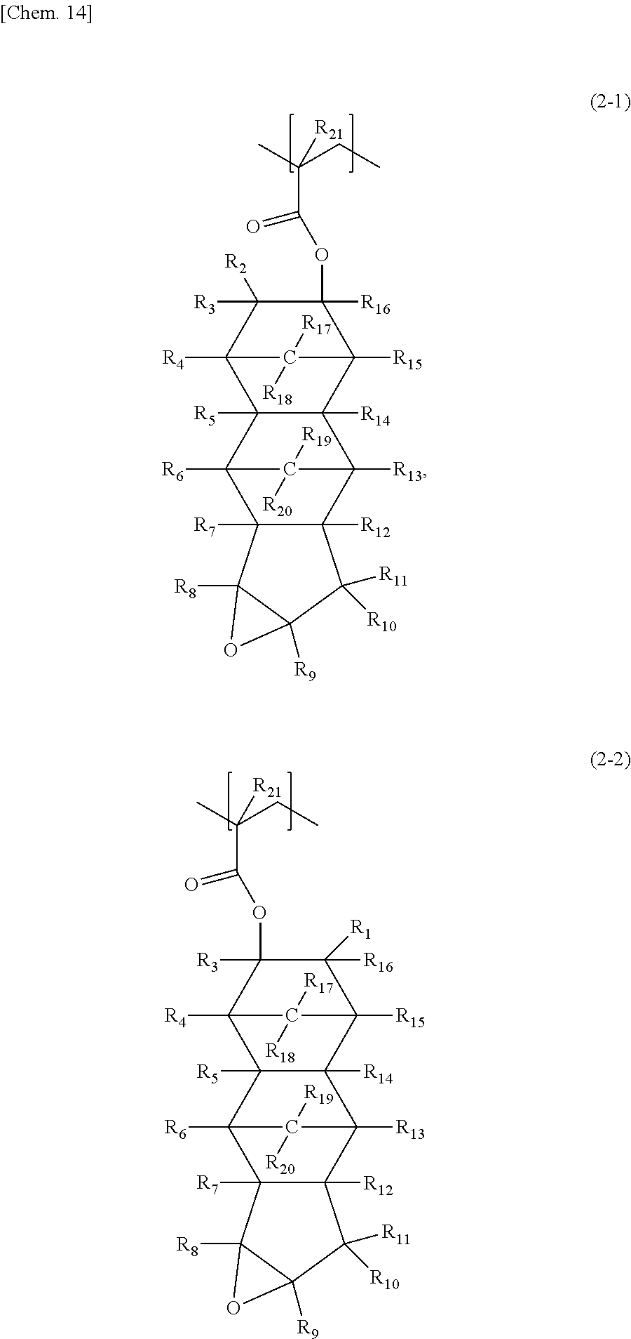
C1([R16])([R1])C2([R15])C3([R14])C([R5])(C([R4])(C2([R17])[R18])C1([R3])OC(C(C)(CC)[R21])=O)C1([R6])C2([R7])C([R12])(C3([R13])C1([R19])[R20])C([R10])([R11])C1([R9])C2([R8])O1.C1([R3])([R2])C2([R4])C3([R5])C([R14])(C([R15])(C2([R17])[R18])C1(OC(C(C)(CC)[R21])=O)[R16])C1([R13])C2([R12])C([R7])(C3([R6])C1([R19])[R20])C1([R8])C([R9])(C2([R10])[R11])O1
